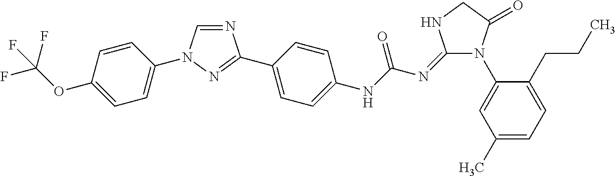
N1=CN(C2=CC=C(OC(F)(F)F)C=C2)N=C1C1=CC=C(NC(N=C2N(C3=CC(C)=CC=C3CCC)C(=O)CN2)=O)C=C1
